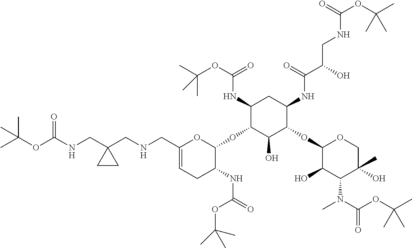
C1(CNCC2(CNC(OC(C)(C)C)=O)CC2)=CCC(NC(=O)OC(C)(C)C)C(OC2C(O)C(OC3C(O)C(N(C)C(OC(C)(C)C)=O)C(C)(O)CO3)C(NC(C(O)CNC(OC(C)(C)C)=O)=O)CC2NC(OC(C)(C)C)=O)O1
